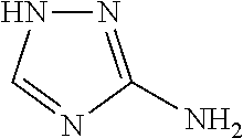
N1=C(N)N=CN1
